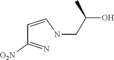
C(C(O)C)NC=CC(=N)[O2N]
